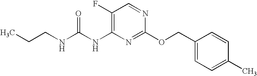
C1(F)=C(NC(NCCC)=O)N=C(OCC2=CC=C(C)C=C2)N=C1
